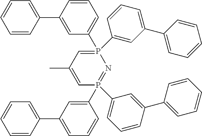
C1=CC=CC(C2=CC(P3(C4=CC(C5=CC=CC=C5)=CC=C4)=CC(C)=CP(C4=CC=CC(C5=CC=CC=C5)=C4)(C4=CC(C5=CC=CC=C5)=CC=C4)=N3)=CC=C2)=C1
